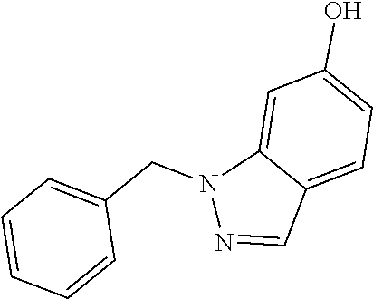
N1(CC2=CC=CC=C2)N=CC2=CC=C(O)C=C12
